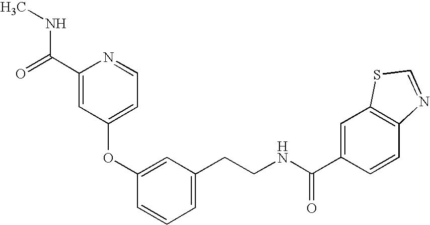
C1(OC2=CC(CCNC(=O)C3=CC4=C(C=C3)N=CS4)=CC=C2)=CC=NC(C(NC)=O)=C1
